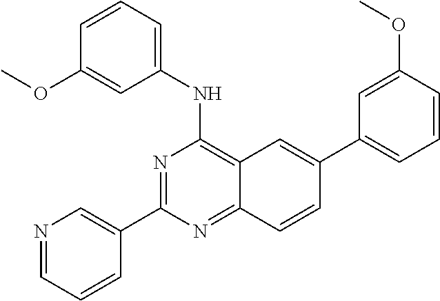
C12=C(NC3=CC=CC(OC)=C3)N=C(C3=CN=CC=C3)N=C1C=CC(C1=CC=CC(OC)=C1)=C2
